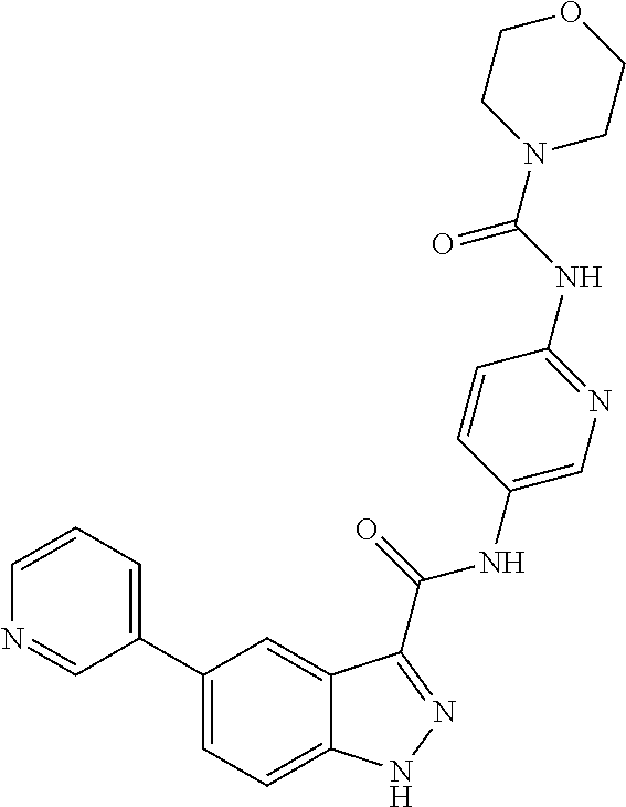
C1=CN=CC(C2=CC=C3C(=C2)C(C(NC2=CN=C(NC(N4CCOCC4)=O)C=C2)=O)=NN3)=C1
